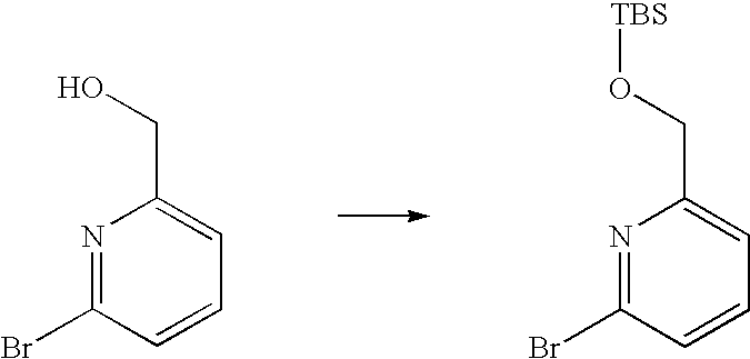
N1=C(Br)C=CC=C1CO.N1=C(Br)C=CC=C1CO[TBS]
